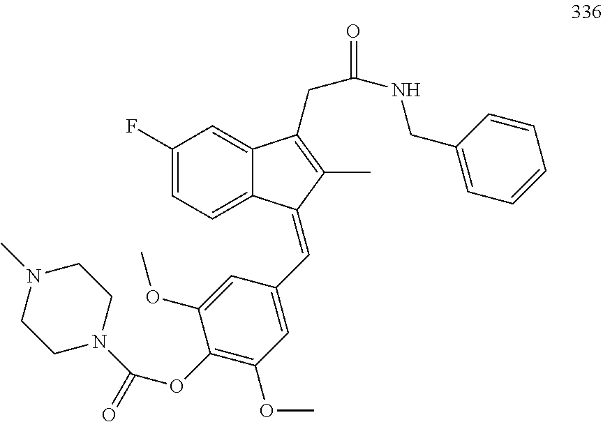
C1=C(F)C=C2C(=C1)C(=CC1=CC(OC)=C(OC(N3CCN(C)CC3)=O)C(OC)=C1)C(C)=C2CC(=O)NCC1=CC=CC=C1
